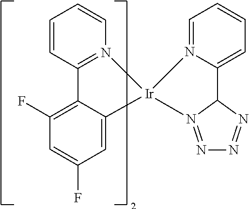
C1=CC2=N(C=C1)[Ir]1(C3=CC(F)=CC(F)=C23)N2=CC=CC=C2C2N=NN=N21
